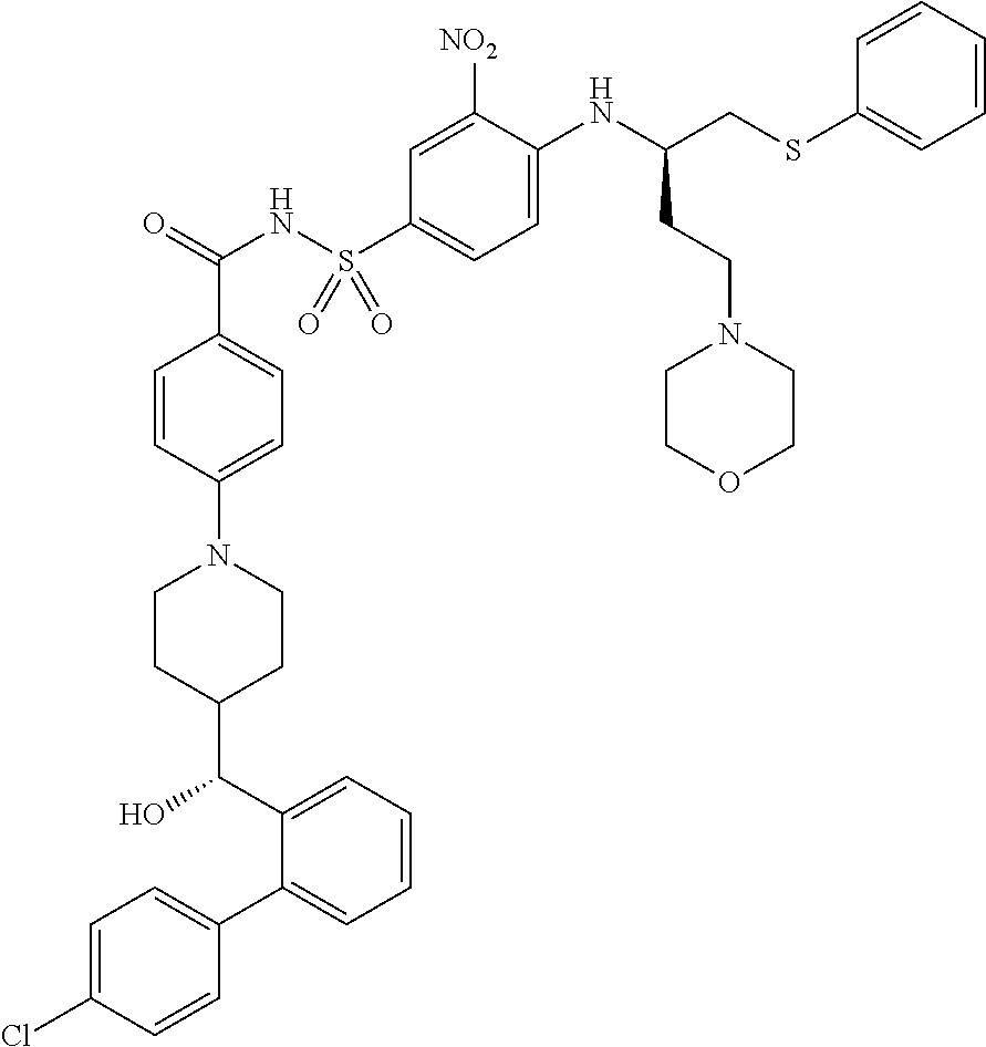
C1=C(Cl)C=CC(C2=CC=CC=C2C(O)C2CCN(C3=CC=C(C(=O)NS(C4=CC=C(NC(CSC5=CC=CC=C5)CCN5CCOCC5)C([NO2])=C4)(=O)=O)C=C3)CC2)=C1
